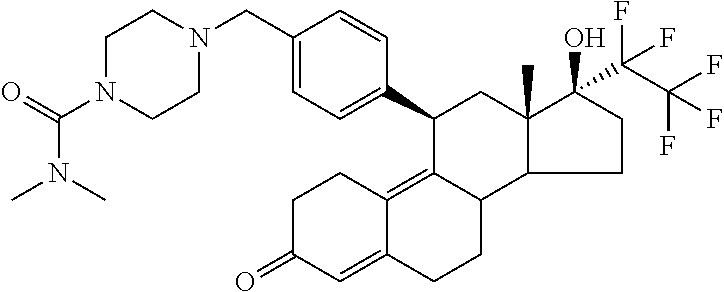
C1C(=O)C=C2C(=C3C(CC2)C2C(C)(CC3C3=CC=C(CN4CCN(C(=O)N(C)C)CC4)C=C3)C(O)(C(C(F)(F)F)(F)F)CC2)C1
